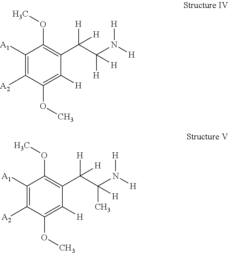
C1([A1])=C([A2])C(OC)=C([H])C(C(C(N([H])[H])([H])[H])([H])[H])=C1OC.C1([A1])=C([A2])C(OC)=C([H])C(C(C(N([H])[H])(C)[H])([H])[H])=C1OC
